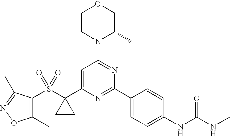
C1(C)=C(S(C2(C3=CC(N4C(C)COCC4)=NC(C4=CC=C(NC(NC)=O)C=C4)=N3)CC2)(=O)=O)C(C)=NO1
